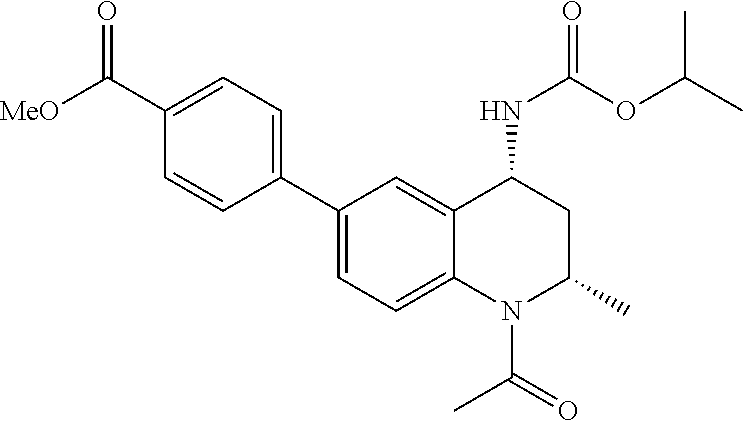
C1(C2=CC=C3C(=C2)C(NC(=O)OC(C)C)CC(C)N3C(=O)C)=CC=C(C([MeO])=O)C=C1
